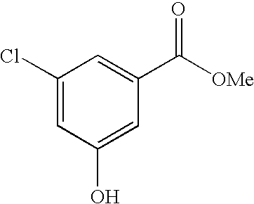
C1(Cl)=CC(O)=CC(C([OMe])=O)=C1
